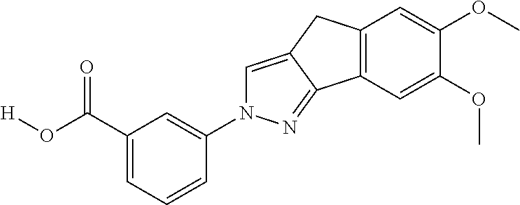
C1(C(O[H])=O)=CC=CC(N2C=C3C(=N2)C2=C(C3)C=C(OC)C(OC)=C2)=C1
